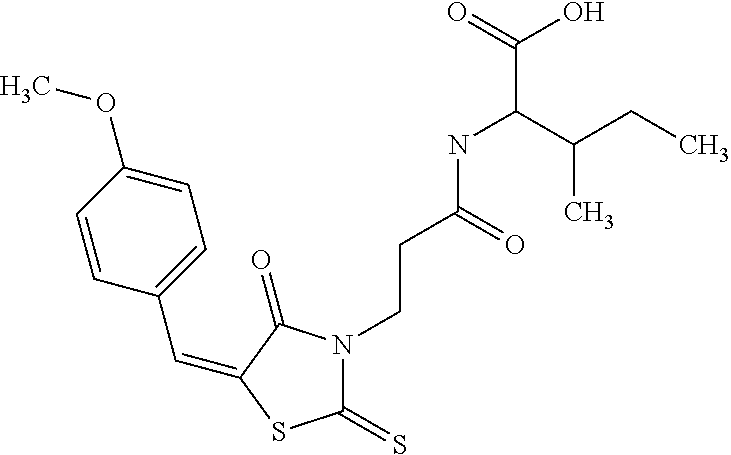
C(C1=CC=C(OC)C=C1)=C1C(=O)N(CCC(NC(C(CC)C)C(=O)O)=O)C(=S)S1
